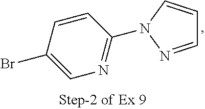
C1=CC(Br)=CN=C1N1C=CC=N1
